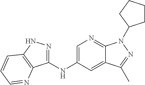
C1(NC2=CN=C3C(=C2)C(C)=NN3C2CCCC2)=NNC2=C1N=CC=C2
